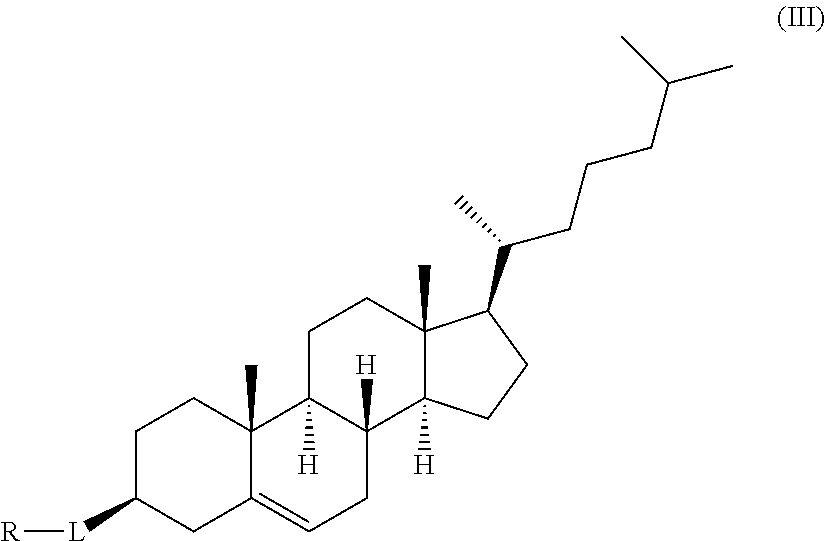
C1C([L][R])CC2=CCC3([H])C([H])(C2(C)C1)CCC1(C)C3([H])CCC1C(C)CCCC(C)C
